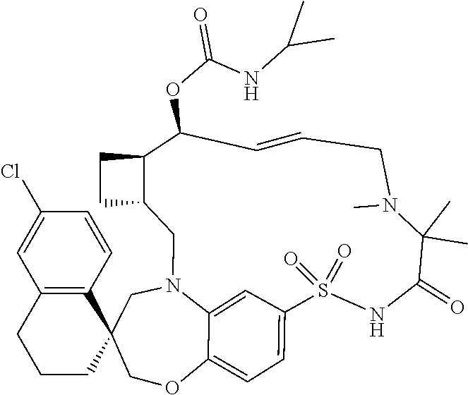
CC(NC(=O)OC1C2C(CN3C4=CC(=CC=C4OCC4(C3)C3=C(CCC4)C=C(Cl)C=C3)S(=O)(=O)NC(=O)C(C)(C)N(C)CC=C1)CC2)C
